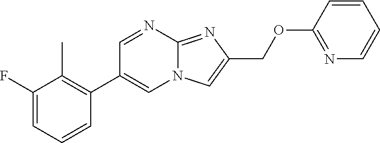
C1(C)=C(C2=CN3C(=NC(COC4=NC=CC=C4)=C3)N=C2)C=CC=C1F
